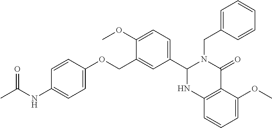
C12=C(C=CC=C1OC)NC(C1=CC=C(OC)C(COC3=CC=C(NC(C)=O)C=C3)=C1)N(CC1=CC=CC=C1)C2=O
